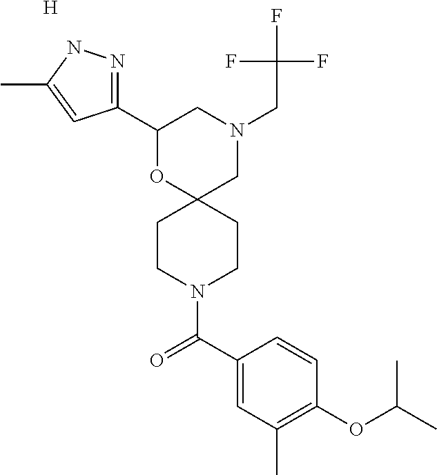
C1(C2=NNC(C)=C2)OC2(CN(CC(F)(F)F)C1)CCN(C(C1=CC(C)=C(OC(C)C)C=C1)=O)CC2.[H]
